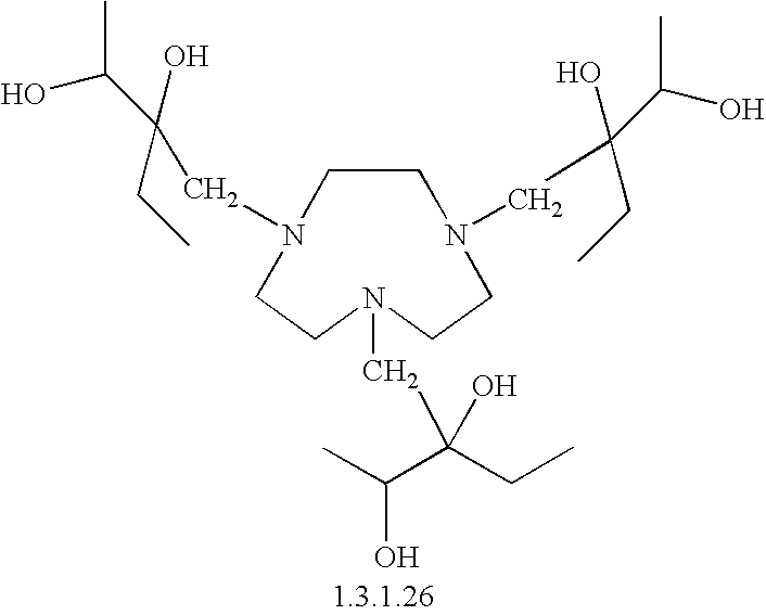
C1N(CC(CC)(C(O)C)O)CCN(CC(C(O)C)(CC)O)CCN(CC(C(O)C)(CC)O)C1
